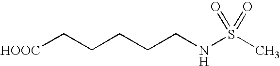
[HOOC]CCCCCNS(C)(=O)=O
